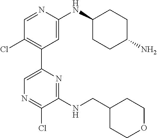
C1=NC(NC2CCC(N)CC2)=CC(C2=CN=C(Cl)C(NCC3CCOCC3)=N2)=C1Cl
